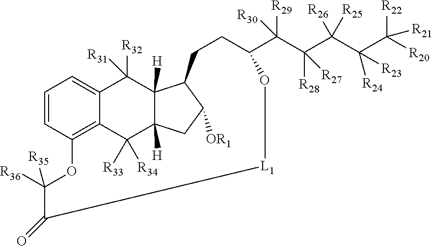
C1=CC2=C3C(=C1)C([R32])([R31])C1([H])C([H])(C3([R33])[R34])CC([OR1])C1CCC(C(C(C(C(C([R20])([R22])[R21])([R24])[R23])([R25])[R26])([R28])[R27])([R29])[R30])O[L1]C(=O)C([R36])([R35])O2
